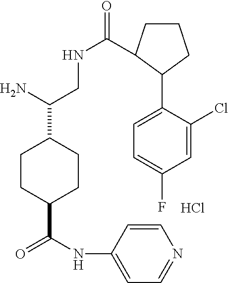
Cl.C1CC(C(=O)NC2=CC=NC=C2)CCC1C(N)CNC(=O)C1CCCC1C1=CC=C(F)C=C1Cl
